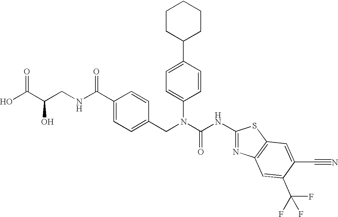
OC(C(CNC(C1=CC=C(CN(C(NC2=NC3=C(S2)C=C(C#N)C(C(F)(F)F)=C3)=O)C2=CC=C(C3CCCCC3)C=C2)C=C1)=O)O)=O
